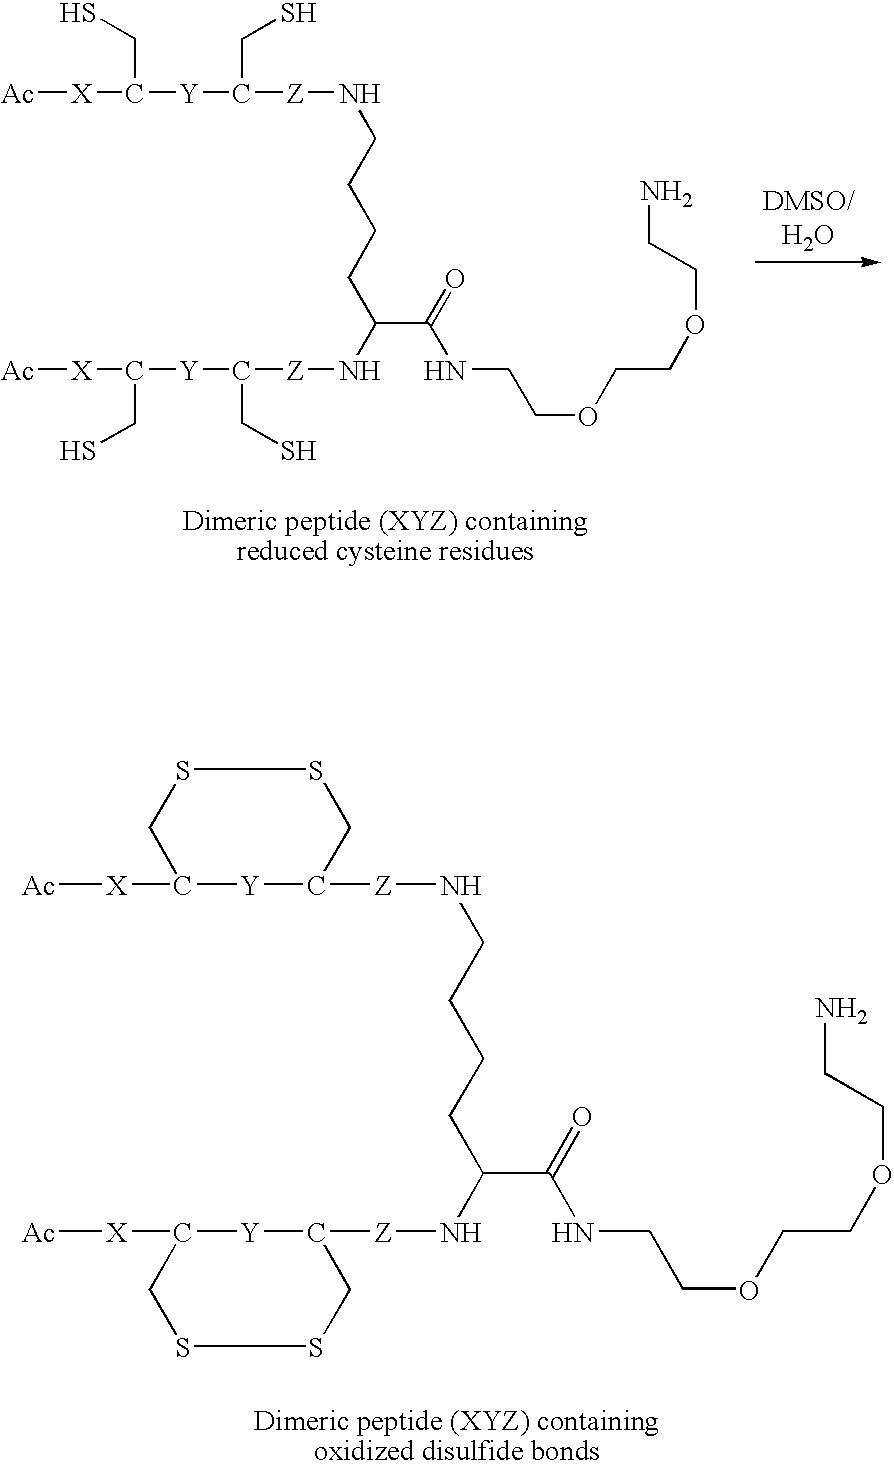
[Ac][X]C([Y]C([Z]NCCCCC(N[Z]C([Y]C([X][Ac])CS)CS)C(NCCOCCOCCN)=O)CS)CS.[Ac][X]C1[Y]C([Z]NCCCCC(N[Z]C2[Y]C([X][Ac])CSSC2)C(NCCOCCOCCN)=O)CSSC1
